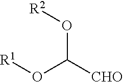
[R1]OC(O[R2])[CHO]
